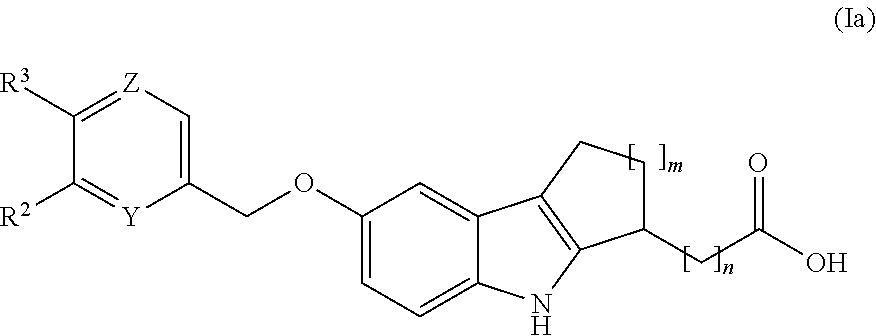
C1([R3])=[Z]C=C(COC2=CC=C3C(=C2)C2=C(N3)C(CC(O)=O)CC2)[Y]=C1[R2]
